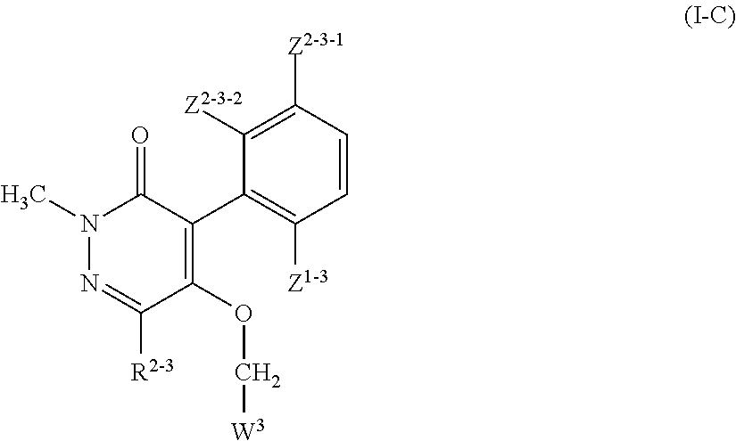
N1(C)N=C([R2-3])C(OC[W3])=C(C2=C([Z1-3])C=CC([Z2-3-1])=C2[Z2-3-2])C1=O
